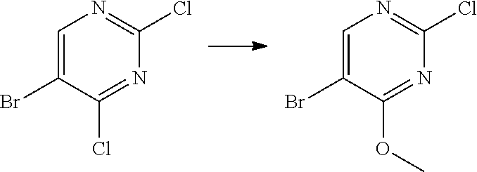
C1=C(Br)C(Cl)=NC(Cl)=N1.C1=C(Br)C(OC)=NC(Cl)=N1
